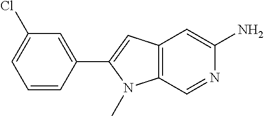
C1(Cl)=CC=CC(C2=CC3=C(N2C)C=NC(N)=C3)=C1
